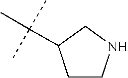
C1C(C(C)(C)C)CCN1
